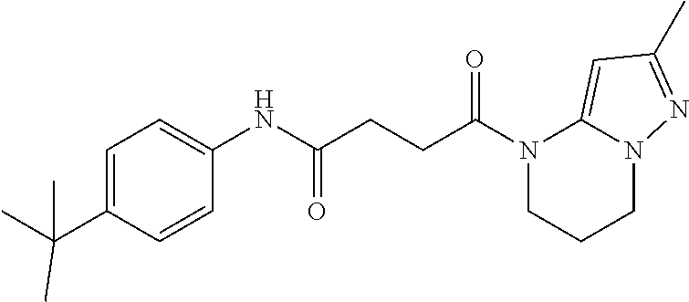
N1(C(=O)CCC(=O)NC2=CC=C(C(C)(C)C)C=C2)CCCN2C1=CC(C)=N2
